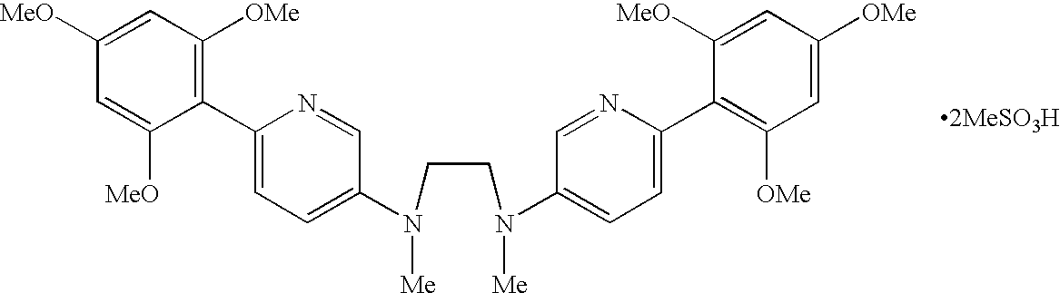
C1([MeO])=CC([OMe])=C(C2=CC=C(N(CCN(C3=CC=C(C4=C([OMe])C=C([OMe])C=C4[MeO])N=C3)[Me])[Me])C=N2)C([MeO])=C1
